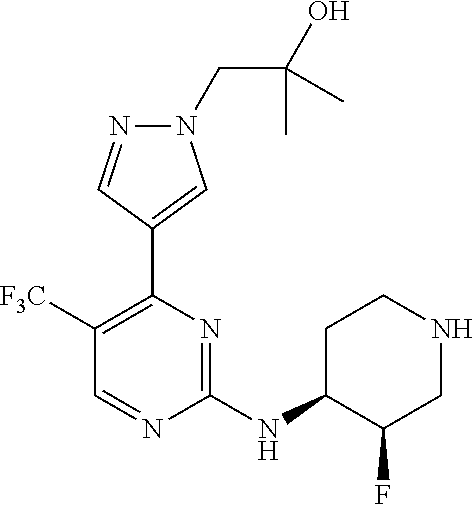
N1(CC(O)(C)C)N=CC(C2=C([F3C])C=NC(NC3C(F)CNCC3)=N2)=C1
